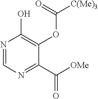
N1=CN=C(C([OMe])=O)C(OC([C(Me)3])=O)=C1O
